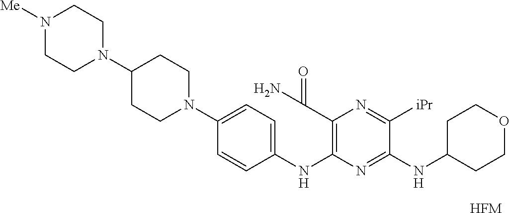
C1(N2CCN([Me])CC2)CCN(C2=CC=C(NC3=C(C(N)=O)N=C([iPr])C(NC4CCOCC4)=N3)C=C2)CC1.[HFM]
